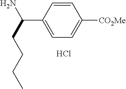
C1=CC(C(N)CCCC)=CC=C1[CO2Me].Cl
